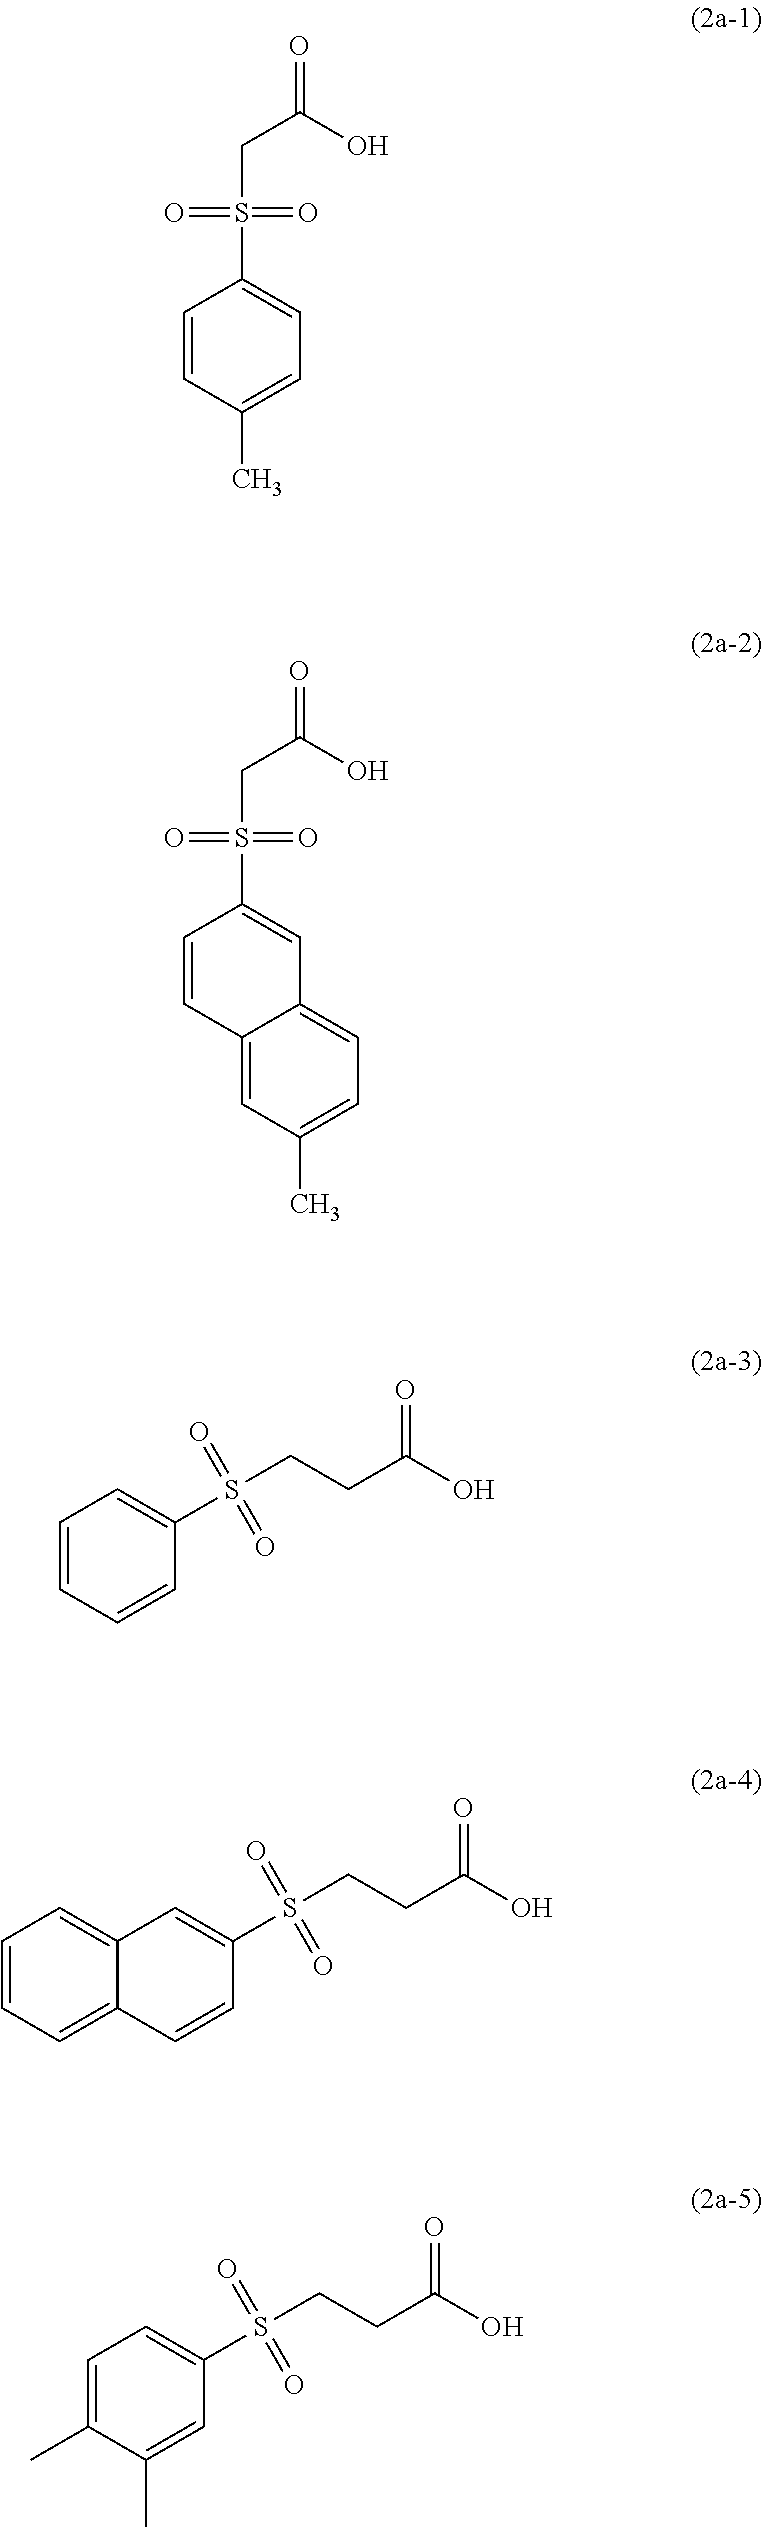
C1=CC(C)=CC=C1S(=O)(=O)CC(=O)O.C1=CC2=CC(C)=CC=C2C=C1S(=O)(=O)CC(=O)O.C1=CC=CC(S(CCC(O)=O)(=O)=O)=C1.C12=CC=CC=C1C=CC(S(CCC(O)=O)(=O)=O)=C2.C1=C(C)C(C)=CC(S(CCC(O)=O)(=O)=O)=C1
